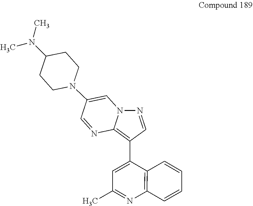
C1=NC2=C(C3=CC(C)=NC4=C3C=CC=C4)C=NN2C=C1N1CCC(N(C)C)CC1
